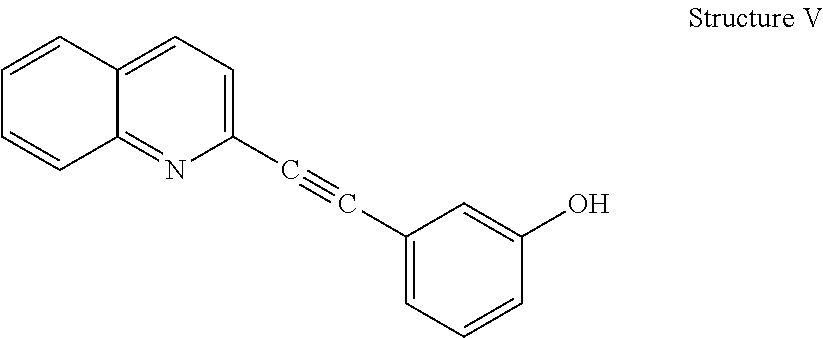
C1=CC2=CC=C(C#CC3=CC=CC(O)=C3)N=C2C=C1
